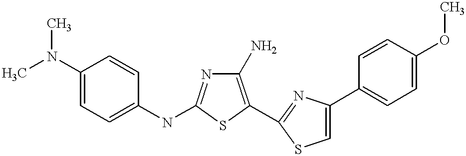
C1(N)=C(C2=NC(C3=CC=C(OC)C=C3)=CS2)SC(NC2=CC=C(N(C)C)C=C2)=N1
